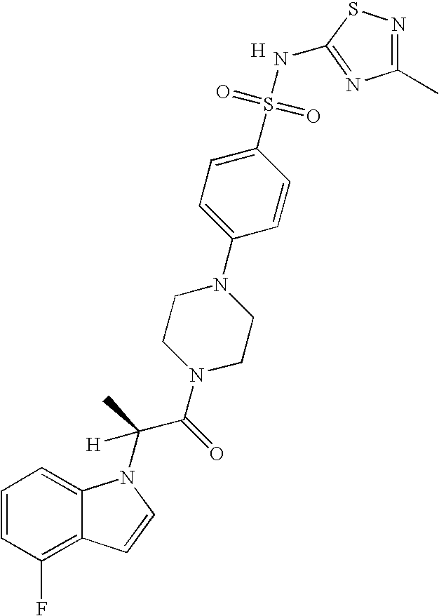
C1=CC(F)=C2C(=C1)N(C(C(N1CCN(C3=CC=C(S(=O)(=O)NC4=NC(C)=NS4)C=C3)CC1)=O)(C)[H])C=C2.[H]
